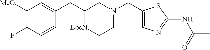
C1(CC2[BocN]CCN(CC3=CN=C(NC(C)=O)S3)C2)=CC([MeO])=C(F)C=C1
